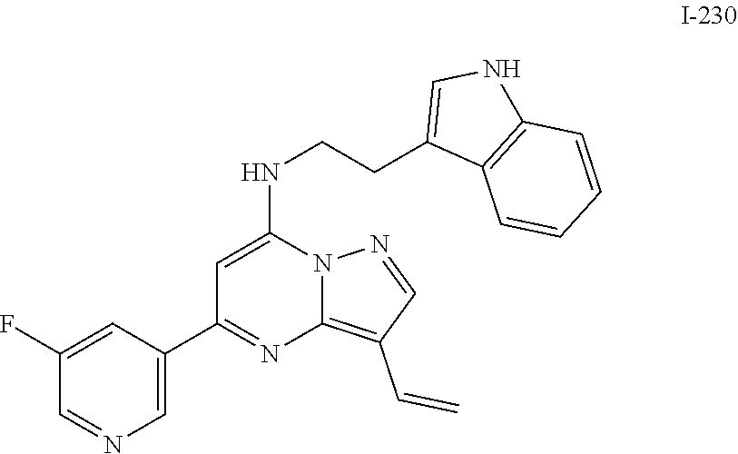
C1=NN2C(=C1C=C)N=C(C1=CN=CC(F)=C1)C=C2NCCC1=CNC2=C1C=CC=C2
